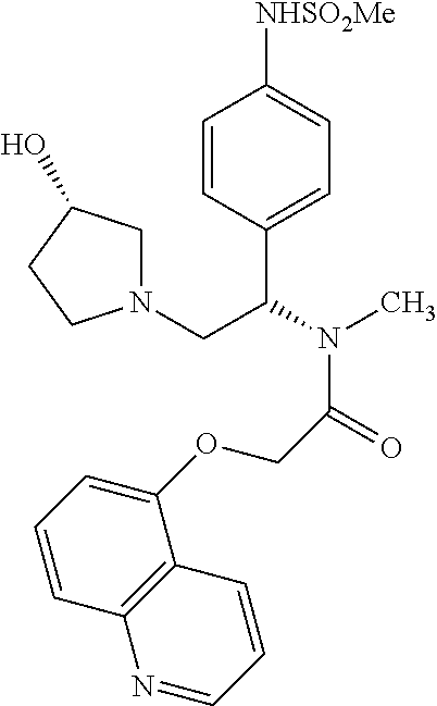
C1=CC(C(N(C)C(=O)COC2=CC=CC3=C2C=CC=N3)CN2CC(O)CC2)=CC=C1[NHSO2Me]
